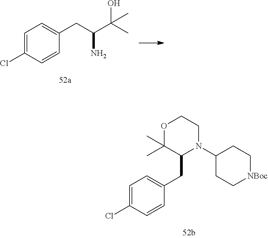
C1=C(Cl)C=CC(CC2N(C3CC[NBoc]CC3)CCOC2(C)C)=C1.C1=C(Cl)C=CC(CC(C(C)(O)C)N)=C1
